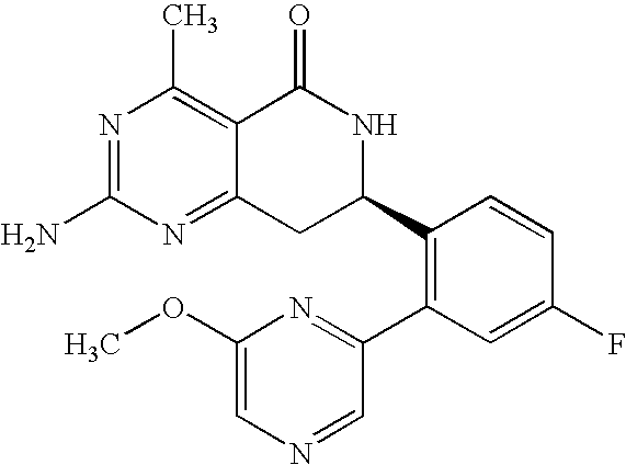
C12=NC(N)=NC(C)=C1C(=O)NC(C1=C(C3=NC(OC)=CN=C3)C=C(F)C=C1)C2
